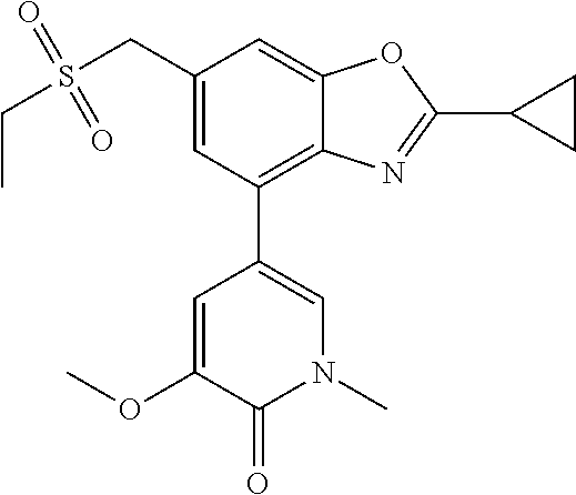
N1(C)C=C(C2=C3C(=CC(CS(CC)(=O)=O)=C2)OC(C2CC2)=N3)C=C(OC)C1=O
